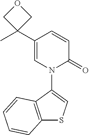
C12=C(C(N3C=C(C4(C)COC4)C=CC3=O)=CS1)C=CC=C2
